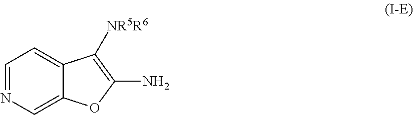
C1=NC=C2C(=C1)C([NR5R6])=C(N)O2
